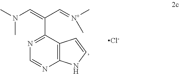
N(C)(C=C(C1=NC=NC2=C1C=CN2)C=[N+](C)C)C.[Cl-]
